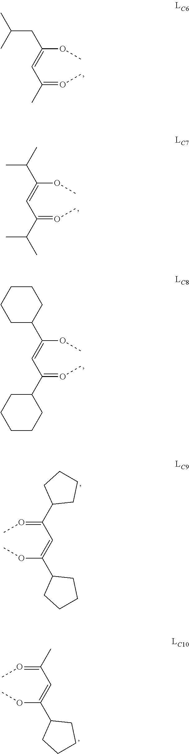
O(C(=CC(=OC)C)CC(C)C)C.O(C(=CC(=OC)C(C)C)C(C)C)C.O(C(=CC(=OC)C1CCCCC1)C1CCCCC1)C.C(=OC)(C=C(OC)C1CCCC1)C1CCCC1.C(=OC)(C=C(OC)C1CCCC1)C
